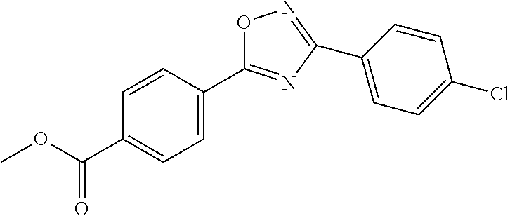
O1C(C2=CC=C(C(=O)OC)C=C2)=NC(C2=CC=C(Cl)C=C2)=N1
